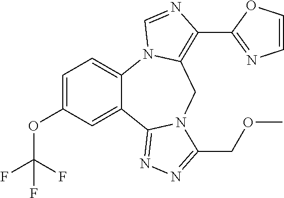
C1=C(OC(F)(F)F)C=C2C(=C1)N1C(=C(C3=NC=CO3)N=C1)CN1C2=NN=C1COC
